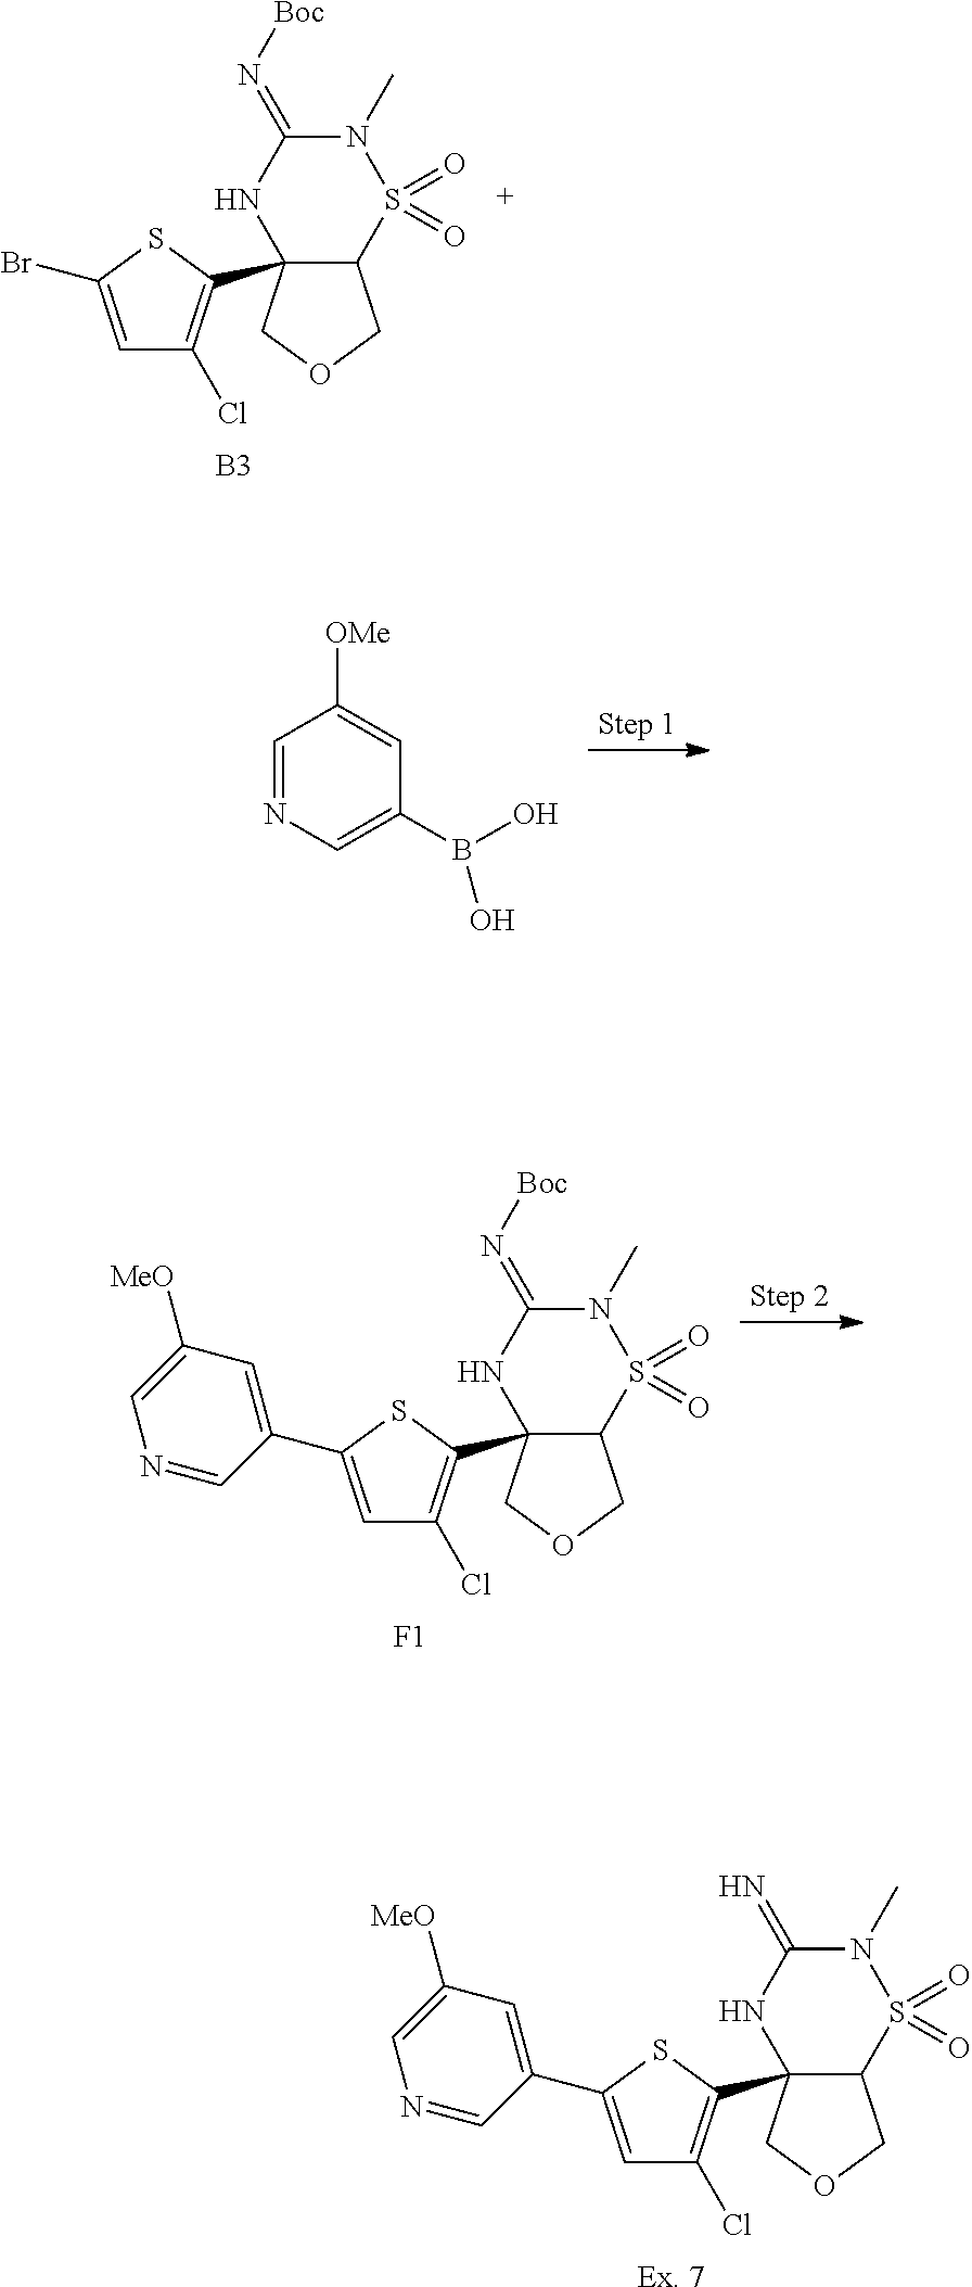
C12(C3=C(Cl)C=C(C4=CC([MeO])=CN=C4)S3)C(S(=O)(=O)N(C)C(=N)N1)COC2.[Ex. 7].C1=NC=C(B(O)O)C=C1[OMe].C12(C3=C(Cl)C=C(C4=CC([MeO])=CN=C4)S3)C(S(=O)(=O)N(C)C(=N[Boc])N1)COC2.[F1].C12(C3=C(Cl)C=C(Br)S3)C(S(=O)(=O)N(C)C(=N[Boc])N1)COC2.[B3]
